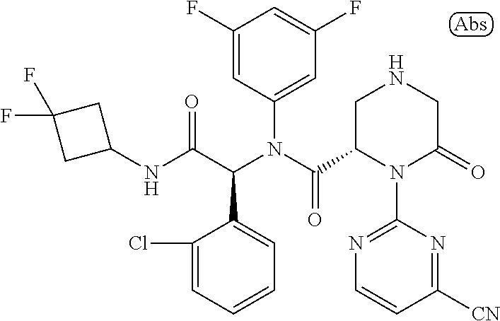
C1(NC(C(N(C(=O)C2N(C3=NC=CC([CN])=N3)C(=O)CNC2)C2=CC(F)=CC(F)=C2)C2=CC=CC=C2Cl)=O)CC(F)(F)C1
